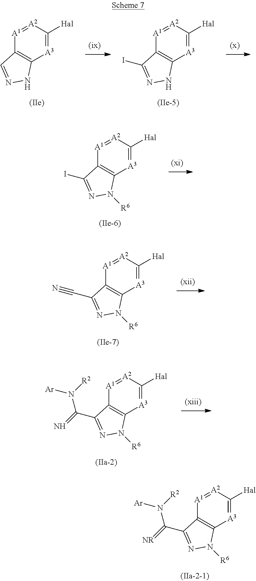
C12=C([A3]=C([Hal])[A2]=[A1]1)NN=C2.C12=C([A3]=C([Hal])[A2]=[A1]1)NN=C2I.C12=C([A3]=C([Hal])[A2]=[A1]1)N([R6])N=C2I.C12=C([A3]=C([Hal])[A2]=[A1]1)N([R6])N=C2C#N.C12=C([A3]=C([Hal])[A2]=[A1]1)N([R6])N=C2C(N([Ar])[R2])=N.C12=C([A3]=C([Hal])[A2]=[A1]1)N([R6])N=C2C(N([Ar])[R2])=[NR]
